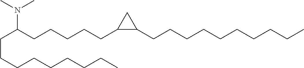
N(C(CCCCCC1CC1CCCCCCCCCC)CCCCCCCCC)(C)C
